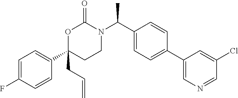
O1C(CC=C)(C2=CC=C(F)C=C2)CCN(C(C2=CC=C(C3=CN=CC(Cl)=C3)C=C2)C)C1=O
